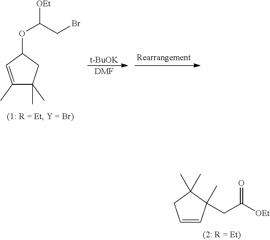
[t-BuOK].[DMF].C1(C)=CC(OC([OEt])CBr)CC1(C)C.C1=CC(C)(CC([OEt])=O)C(C)(C)C1
